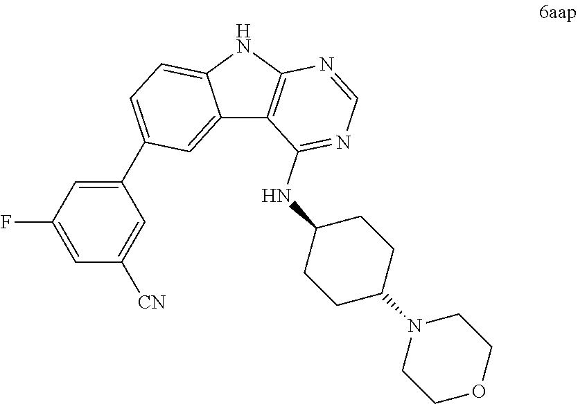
C1COCCN1C1CCC(NC2=NC=NC3=C2C2=CC(C4=CC(F)=CC([CN])=C4)=CC=C2N3)CC1
